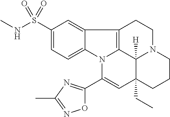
C1=C(S(NC)(=O)=O)C=C2C(=C1)N1C3=C2CCN2C3([H])C(CC)(C=C1C1=NC(C)=NO1)CCC2
